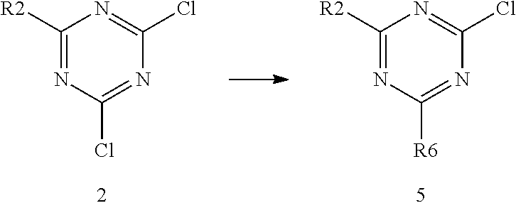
C1([R2])=NC(Cl)=NC(Cl)=N1.C1([R2])=NC([R6])=NC(Cl)=N1
